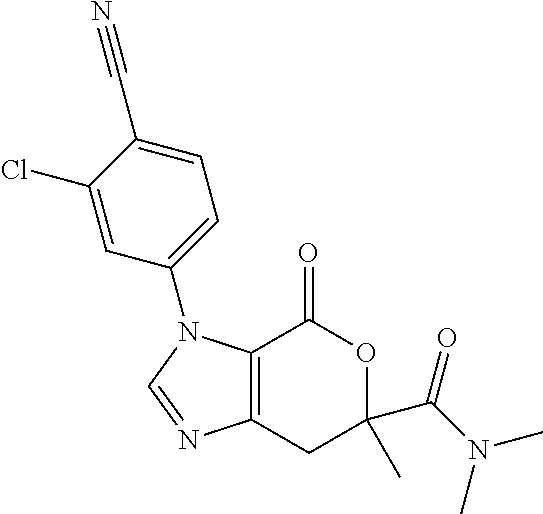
C12=C(CC(C(N(C)C)=O)(C)OC1=O)N=CN2C1=CC=C(C#N)C(Cl)=C1
